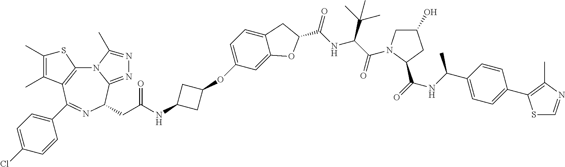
N12C3=C(C(C4=CC=C(Cl)C=C4)=NC(CC(=O)NC4CC(OC5=CC=C6C(=C5)OC(C(NC(C(=O)N5CC(O)CC5C(=O)NC(C5=CC=C(C7=C(C)N=CS7)C=C5)C)C(C)(C)C)=O)C6)C4)C1=NN=C2C)C(C)=C(C)S3
